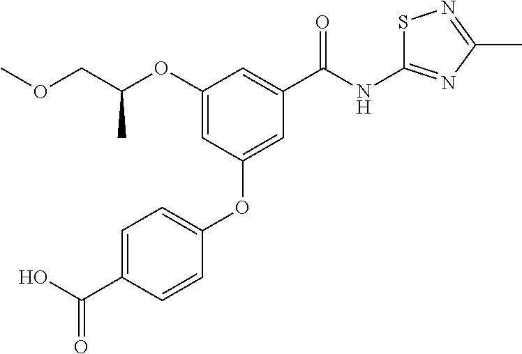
C1(OC(COC)C)=CC(OC2=CC=C(C(O)=O)C=C2)=CC(C(NC2=NC(C)=NS2)=O)=C1
